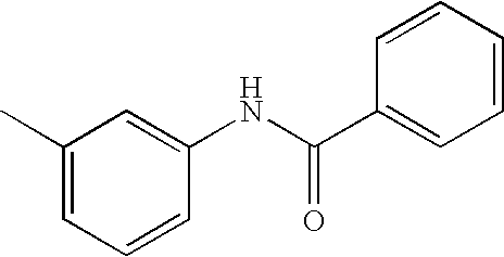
C1(C)=CC=CC(NC(C2=CC=CC=C2)=O)=C1
